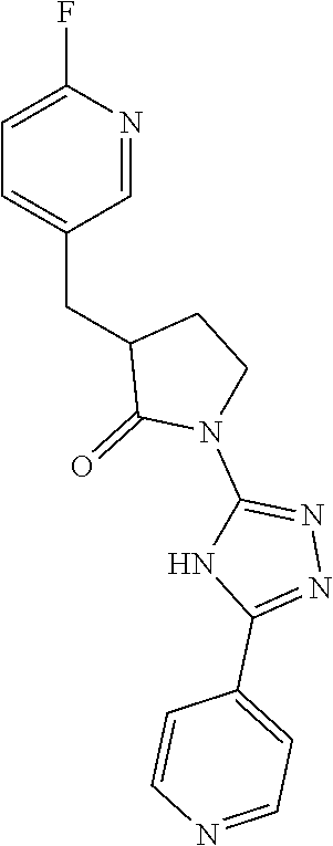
C1=C(F)N=CC(CC2C(=O)N(C3=NN=C(C4=CC=NC=C4)N3)CC2)=C1
